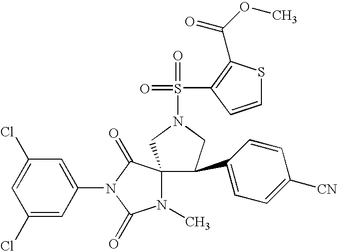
C1(Cl)=CC(Cl)=CC(N2C(=O)N(C)C3(C2=O)C(C2=CC=C([CN])C=C2)CN(S(=O)(C2=C(C(OC)=O)SC=C2)=O)C3)=C1
